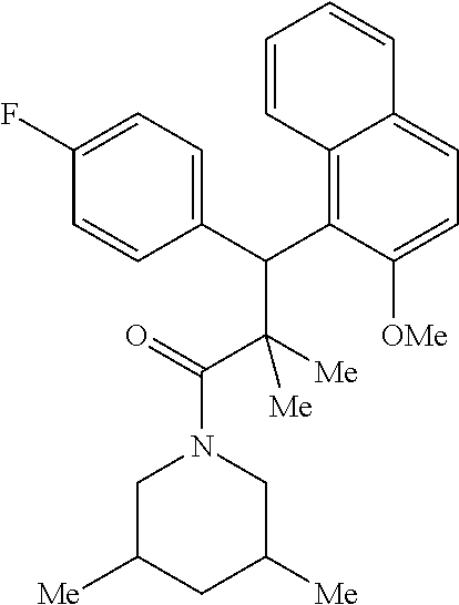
C1(F)=CC=C(C(C2=C3C(=CC=C2[OMe])C=CC=C3)C([Me])(C(=O)N2CC([Me])CC([Me])C2)[Me])C=C1
